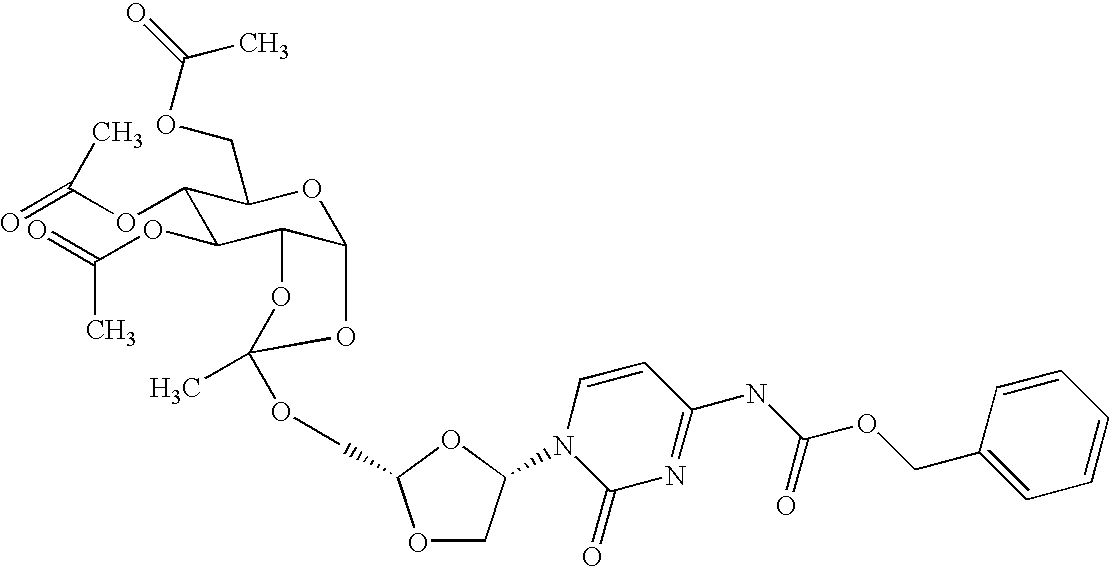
C1(OC(=O)C)C2C(OC(COC(C)=O)C1OC(=O)C)OC(OCC1OCC(N3C(=O)N=C(NC(OCC4=CC=CC=C4)=O)C=C3)O1)(C)O2
